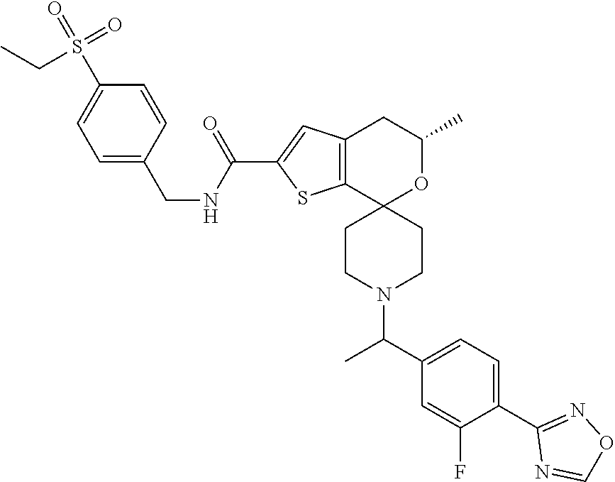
C12=C(C3(OC(C)C1)CCN(C(C1=CC=C(C4=NOC=N4)C(F)=C1)C)CC3)SC(C(NCC1=CC=C(S(=O)(=O)CC)C=C1)=O)=C2
